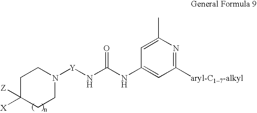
C1CN([Y]NC(NC2=CC([aryl-C17-alkyl])=NC(C)=C2)=O)CCC1([X])[Z]
